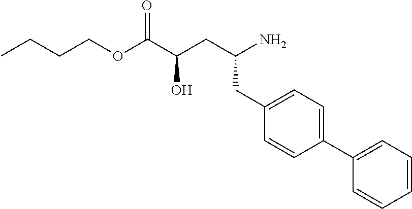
C(CC1=CC=C(C2=CC=CC=C2)C=C1)(N)CC(C(OCCCC)=O)O
